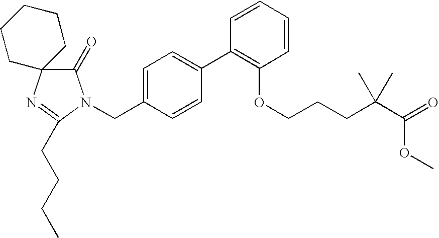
C1=C(CN2C(=O)C3(N=C2CCCC)CCCCC3)C=CC(C2=C(OCCCC(C(=O)OC)(C)C)C=CC=C2)=C1
